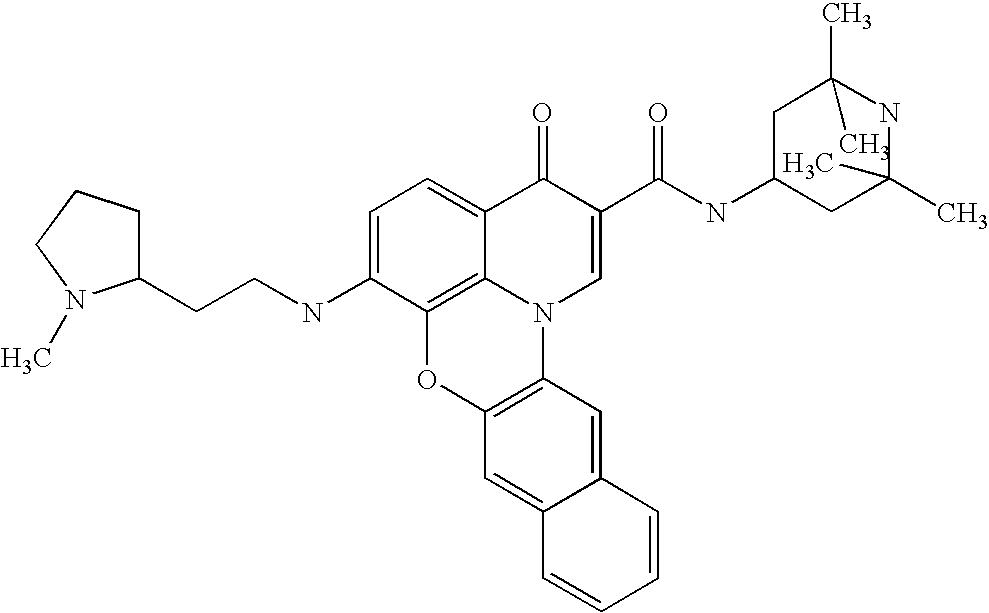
C1=C(NCCC2CCCN2C)C2=C3C(=C1)C(=O)C(C(NC1CC(C)(C)NC(C)(C)C1)=O)=CN3C1=C(O2)C=C2C(=C1)C=CC=C2
